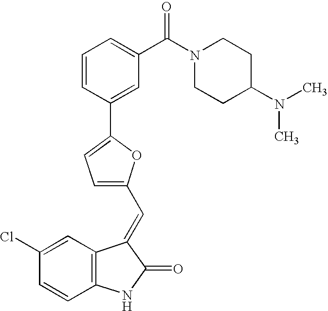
C1(Cl)=CC2=C(C=C1)NC(=O)C2=CC1=CC=C(C2=CC(C(N3CCC(N(C)C)CC3)=O)=CC=C2)O1
